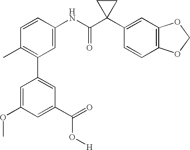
C1(NC(C2(C3=CC4=C(C=C3)OCO4)CC2)=O)=CC(C2=CC(C(=O)O[H])=CC(OC)=C2)=C(C)C=C1
